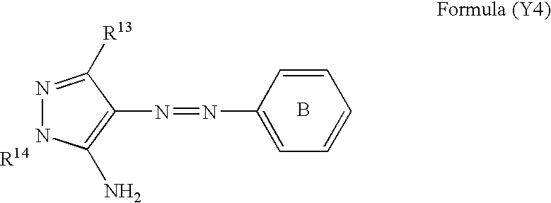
N1=C([R13])C(N=NC2=CC=CC=C2)=C(N)N1.B.[R14]
